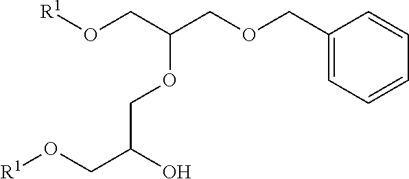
[R1]OCC(COCC1=CC=CC=C1)OCC(CO[R1])O
